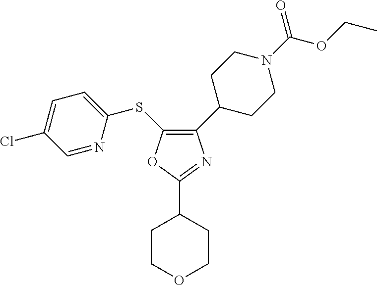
C1(C2CCN(C(=O)OCC)CC2)=C(SC2=CC=C(Cl)C=N2)OC(C2CCOCC2)=N1
